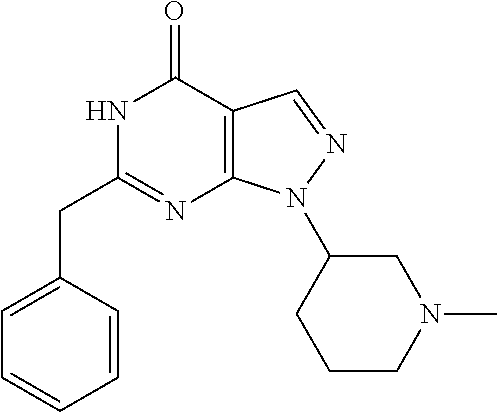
N1C(CC2=CC=CC=C2)=NC2=C(C1=O)C=NN2C1CCCN(C)C1
